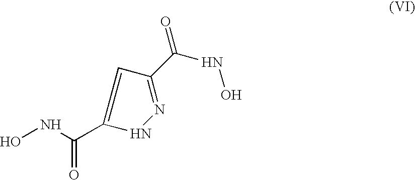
ONC(C1=CC(C(NO)=O)=NN1)=O
